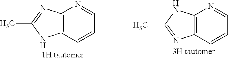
C12=C(C=CC=N1)NC(C)=N2.C12=C(C=CC=N1)N=C(C)N2
